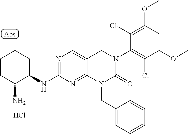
C1(OC)=CC(OC)=C(Cl)C(N2C(=O)N(CC3=CC=CC=C3)C3=NC(NC4CCCCC4N)=NC=C3C2)=C1Cl.Cl
